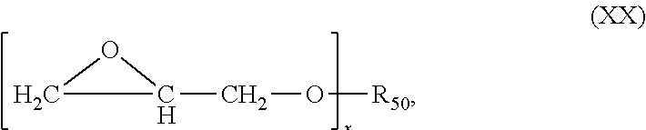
C1OC1CO[R50]
